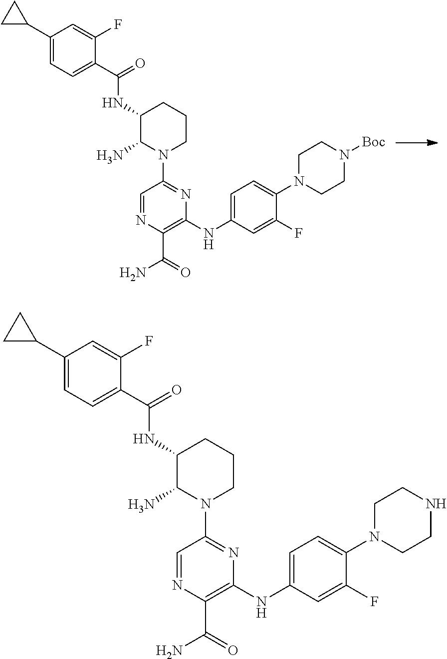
C1C(C2=CC=C(C(=O)NC3C(N)N(C4=NC(NC5=CC=C(N6CCNCC6)C(F)=C5)=C(C(N)=O)N=C4)CCC3)C(F)=C2)C1.C1C(C2=CC=C(C(=O)NC3C(N)N(C4=NC(NC5=CC=C(N6CCN([Boc])CC6)C(F)=C5)=C(C(N)=O)N=C4)CCC3)C(F)=C2)C1
